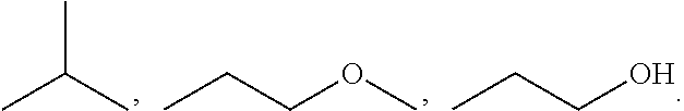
CC(C)C.O(C)CCC.OCCC
